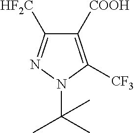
C1([COOH])=C([CF3])N(C(C)(C)C)N=C1[HF2C]
